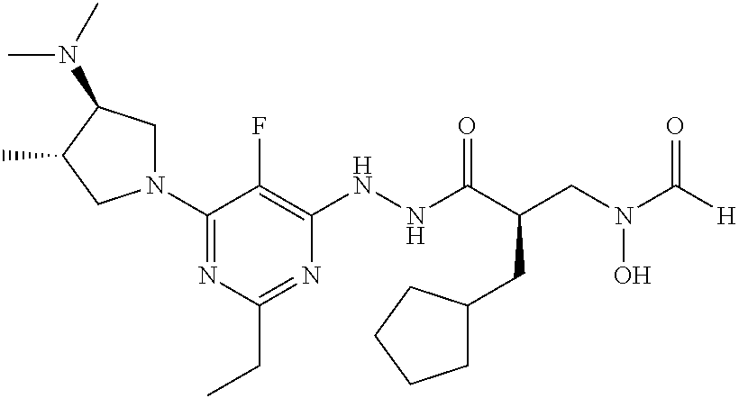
C1(N2CC(N(C)C)C(C)C2)=NC(CC)=NC(NNC(C(CN(C([H])=O)O)CC2CCCC2)=O)=C1F
